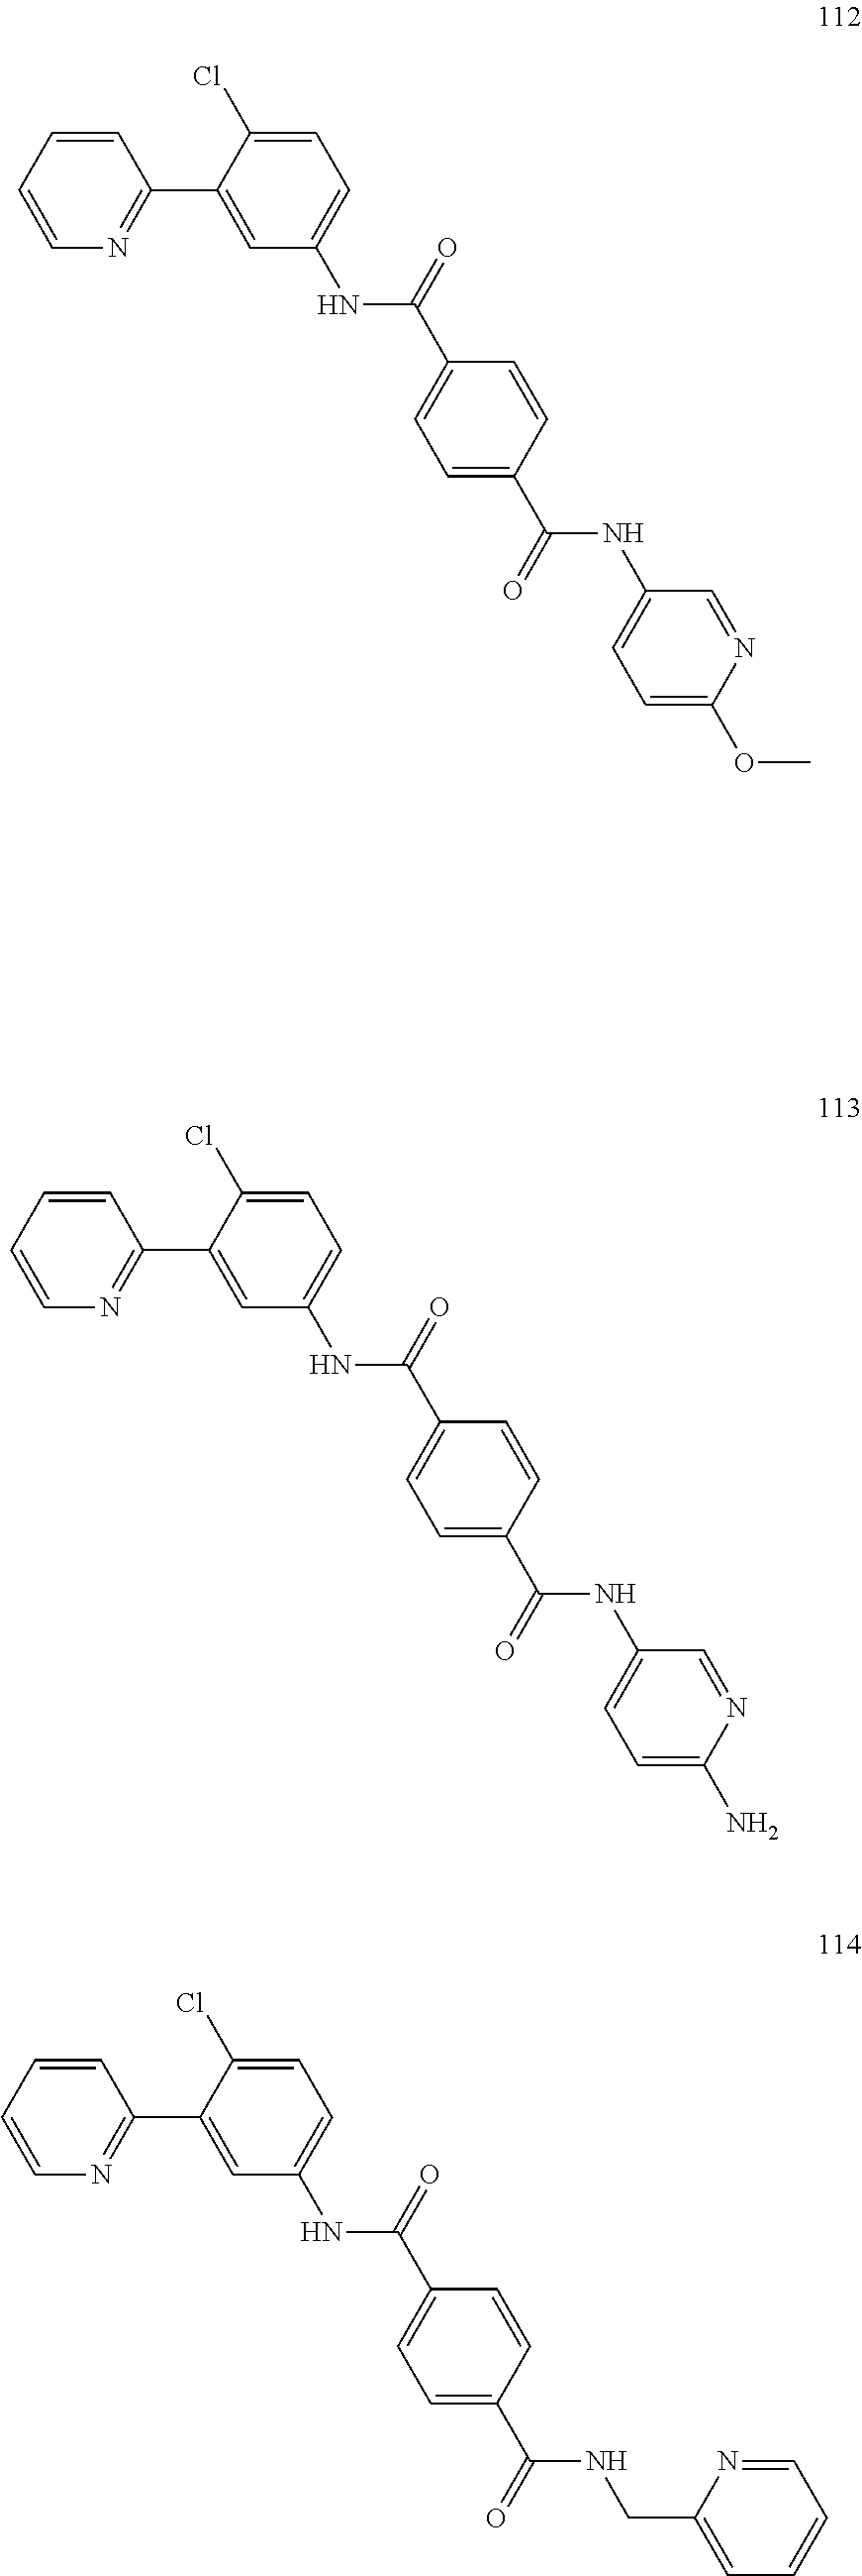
C1=CC=CN=C1C1=CC(NC(C2=CC=C(C(=O)NC3=CC=C(OC)N=C3)C=C2)=O)=CC=C1Cl.C1=CC=CN=C1C1=CC(NC(C2=CC=C(C(=O)NC3=CC=C(N)N=C3)C=C2)=O)=CC=C1Cl.C1=CC=CN=C1C1=CC(NC(C2=CC=C(C(=O)NCC3=CC=CC=N3)C=C2)=O)=CC=C1Cl
